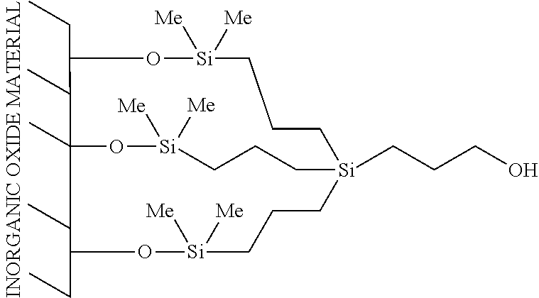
C1(CC)O[Si]([Me])([Me])CCC[Si]2(CCCO)CCC[Si]([Me])([Me])OC1(C)C(CC)O[Si]([Me])([Me])CCC2
